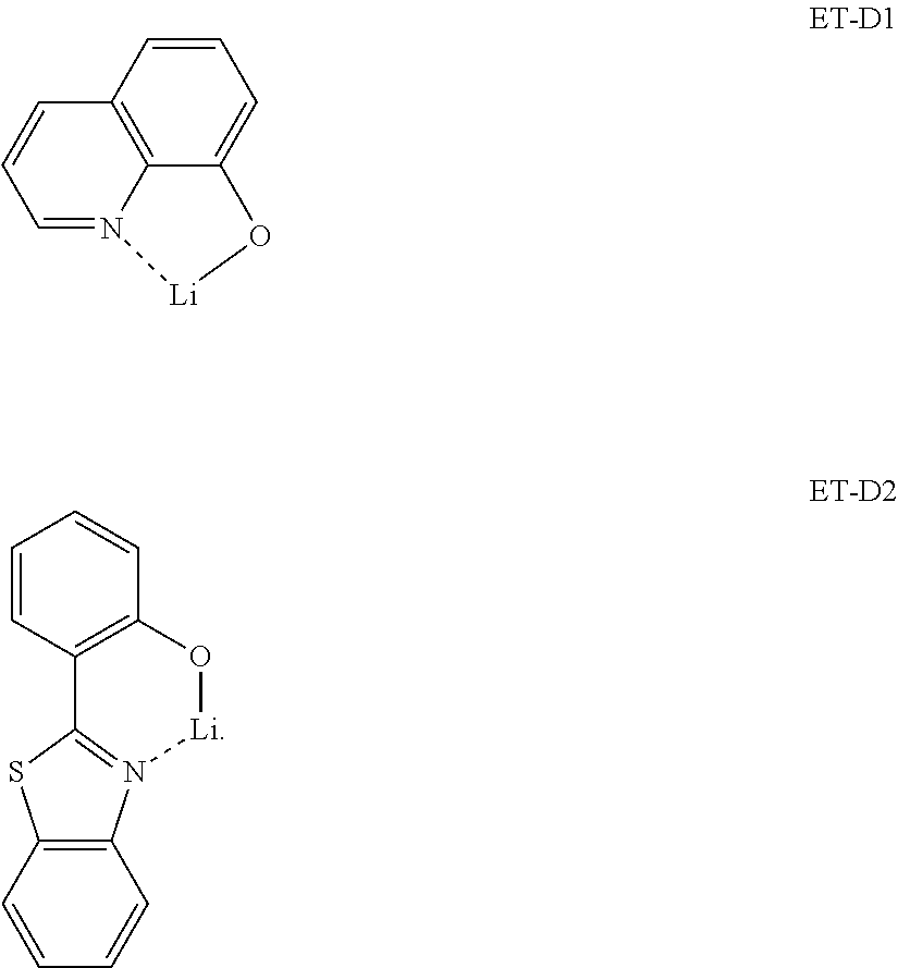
C1=N2C3=C(C=C1)C=CC=C3O[Li]2.C1=CC2=C(C=C1)O[Li]N1=C2SC2=C1C=CC=C2
